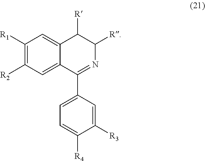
C12=CC([R1])=C([R2])C=C1C(C1=CC=C([R4])C([R3])=C1)=NC([R])C2[R]
